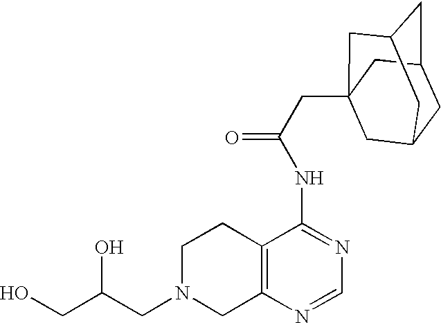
C1N(CC(O)CO)CC2=C(C1)C(NC(=O)CC13CC4CC(CC(C1)C4)C3)=NC=N2
